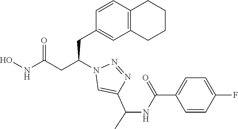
C1(CC(CC(NO)=O)N2C=C(C(NC(C3=CC=C(F)C=C3)=O)C)N=N2)=CC2=C(C=C1)CCCC2
